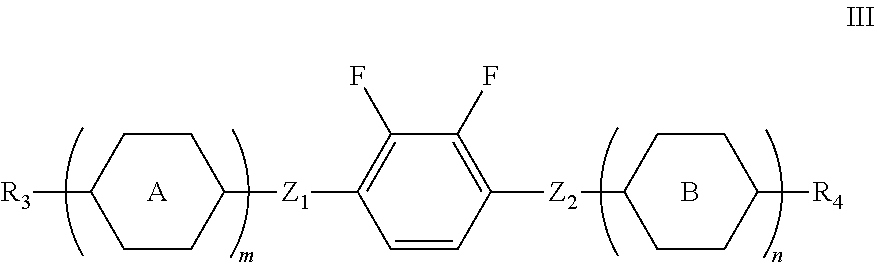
C1CC([R3])CCC1[Z1]C1=C(F)C(F)=C([Z2]C2CCC([R4])CC2)C=C1.[A].B
